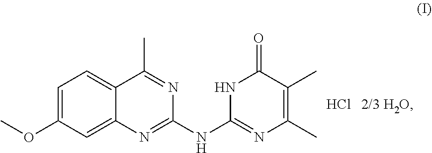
C1=C(OC)C=C2C(=C1)C(C)=NC(NC1=NC(C)=C(C)C(=O)N1)=N2.Cl.[2/3 H2O]
